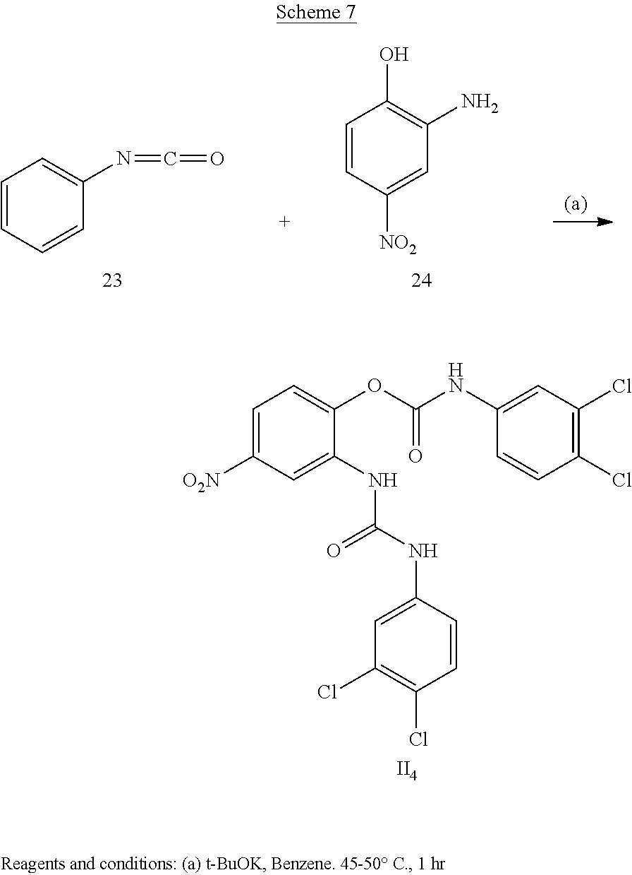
[O2N]C1=CC=C(OC(NC2=CC(Cl)=C(Cl)C=C2)=O)C(NC(NC2=CC(Cl)=C(Cl)C=C2)=O)=C1.[II4].C1=CC=CC(N=C=O)=C1.C1=CC(O)=C(N)C=C1[NO2]
